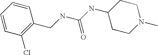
C(NC(NC1CCN(C)CC1)=O)C1=C(Cl)C=CC=C1
